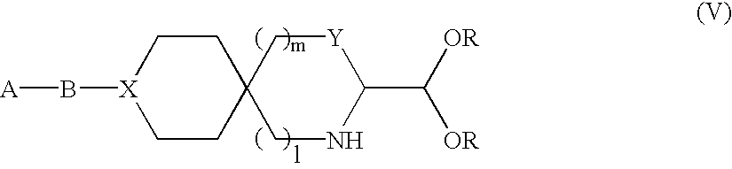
[X]1(B[A])CCC2(CC1)CNC(C([OR])[OR])[Y]C2
